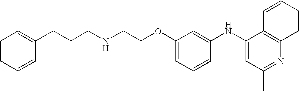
C(NCCOC1=CC=CC(NC2=CC(C)=NC3=C2C=CC=C3)=C1)CCC1=CC=CC=C1
